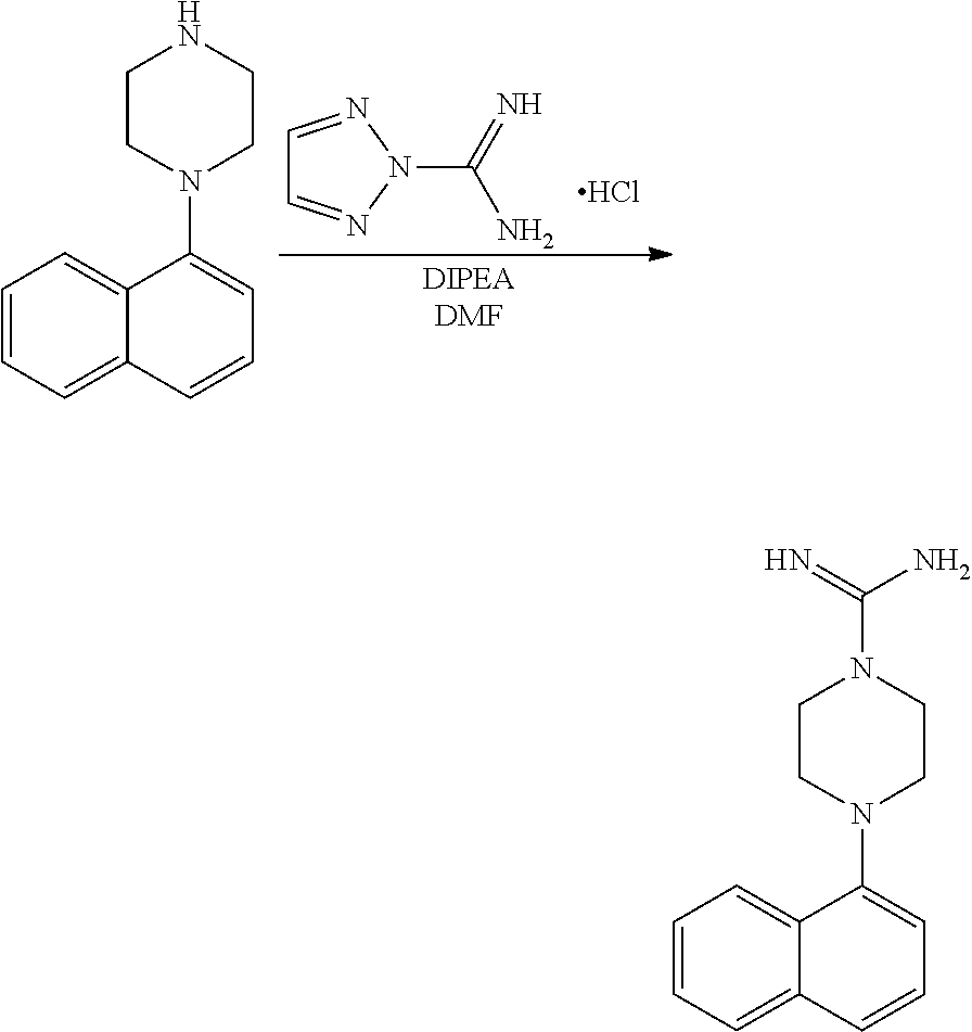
C1=NN(C(=N)N)N=C1.Cl.C1=CC=C2C(=C1)C(N1CCNCC1)=CC=C2.C1=CC=C2C(=C1)C(N1CCN(C(=N)N)CC1)=CC=C2
